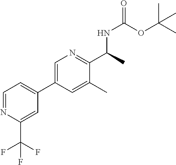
C1=C(C2=CC=NC(C(F)(F)F)=C2)C=C(C)C(C(C)NC(=O)OC(C)(C)C)=N1
